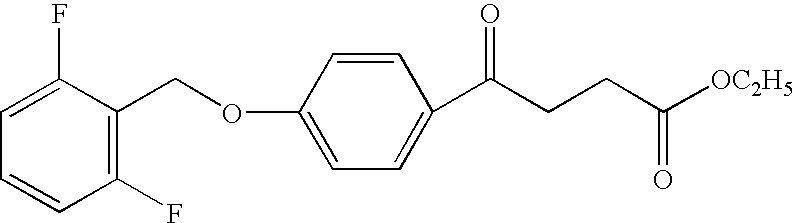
C1=C(F)C(COC2=CC=C(C(CCC([OC2H5])=O)=O)C=C2)=C(F)C=C1
